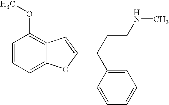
C1=CC=C2C(=C1OC)C=C(C(C1=CC=CC=C1)CCNC)O2
